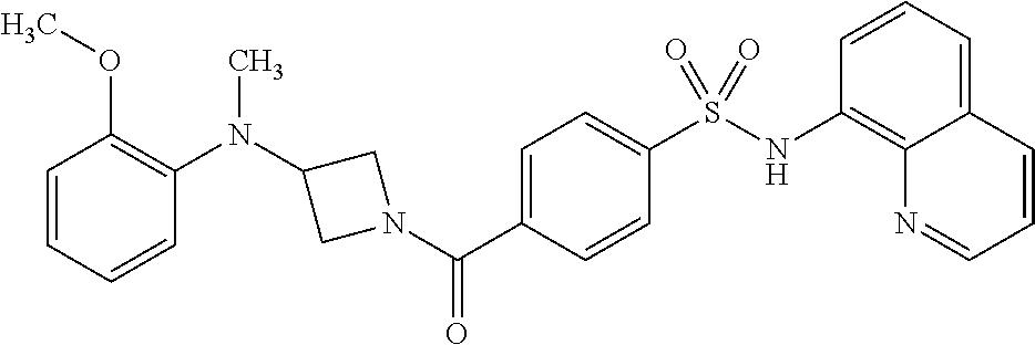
C1(N(C2CN(C(C3=CC=C(S(NC4=C5C(=CC=C4)C=CC=N5)(=O)=O)C=C3)=O)C2)C)=C(OC)C=CC=C1
